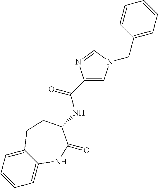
C1=C2C(=CC=C1)CCC(NC(C1=CN(CC3=CC=CC=C3)C=N1)=O)C(=O)N2
